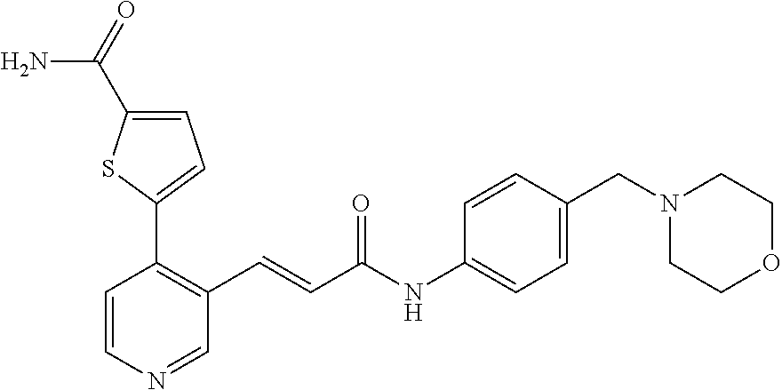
C1=CN=CC(C=CC(NC2=CC=C(CN3CCOCC3)C=C2)=O)=C1C1=CC=C(C(=O)N)S1
